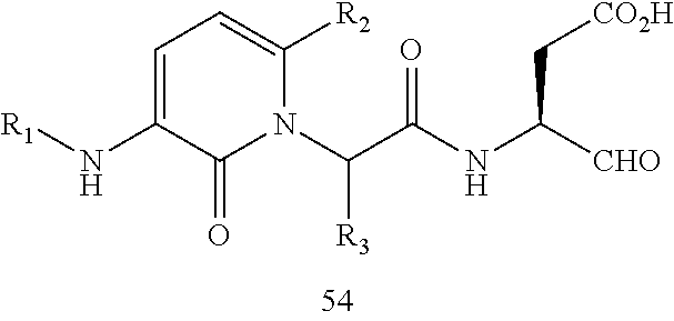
C1=C(N[R1])C(=O)N(C(C(NC([CHO])C[CO2H])=O)[R3])C([R2])=C1
